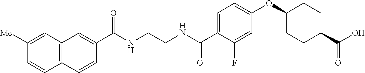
C(NCCNC(C1=CC=C(OC2CCC(C(O)=O)CC2)C=C1F)=O)(=O)C1=CC2=C(C=C1)C=CC([Me])=C2
